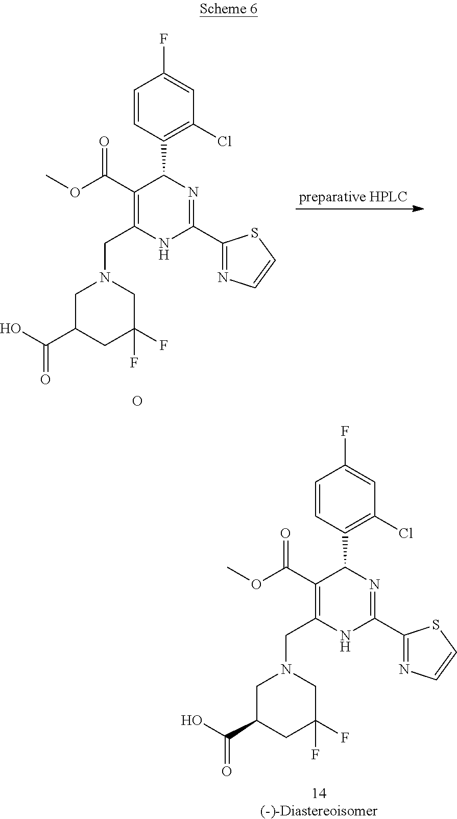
C1(C2=NC=CS2)=NC(C2=C(Cl)C=C(F)C=C2)C(C(OC)=O)=C(CN2CC(C(O)=O)CC(F)(F)C2)N1.O.[preparative HPLC].C1(C2=NC=CS2)=NC(C2=C(Cl)C=C(F)C=C2)C(C(OC)=O)=C(CN2CC(C(O)=O)CC(F)(F)C2)N1.[14(-)-Diastereoisomer]
